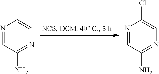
N1=CC(N)=NC=C1.N1=CC(N)=NC=C1Cl
